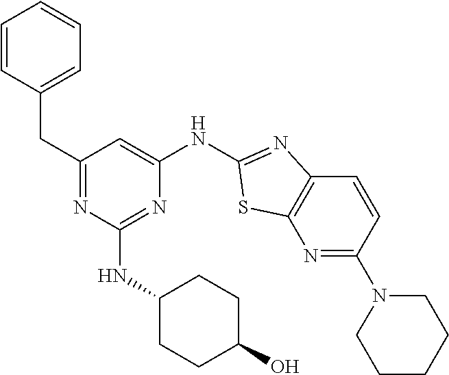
C1(CC2=CC=CC=C2)=NC(NC2CCC(O)CC2)=NC(NC2=NC3=C(N=C(N4CCCCC4)C=C3)S2)=C1
